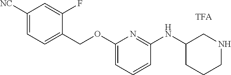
C1([NC])=CC=C(COC2=CC=CC(NC3CCCNC3)=N2)C(F)=C1
